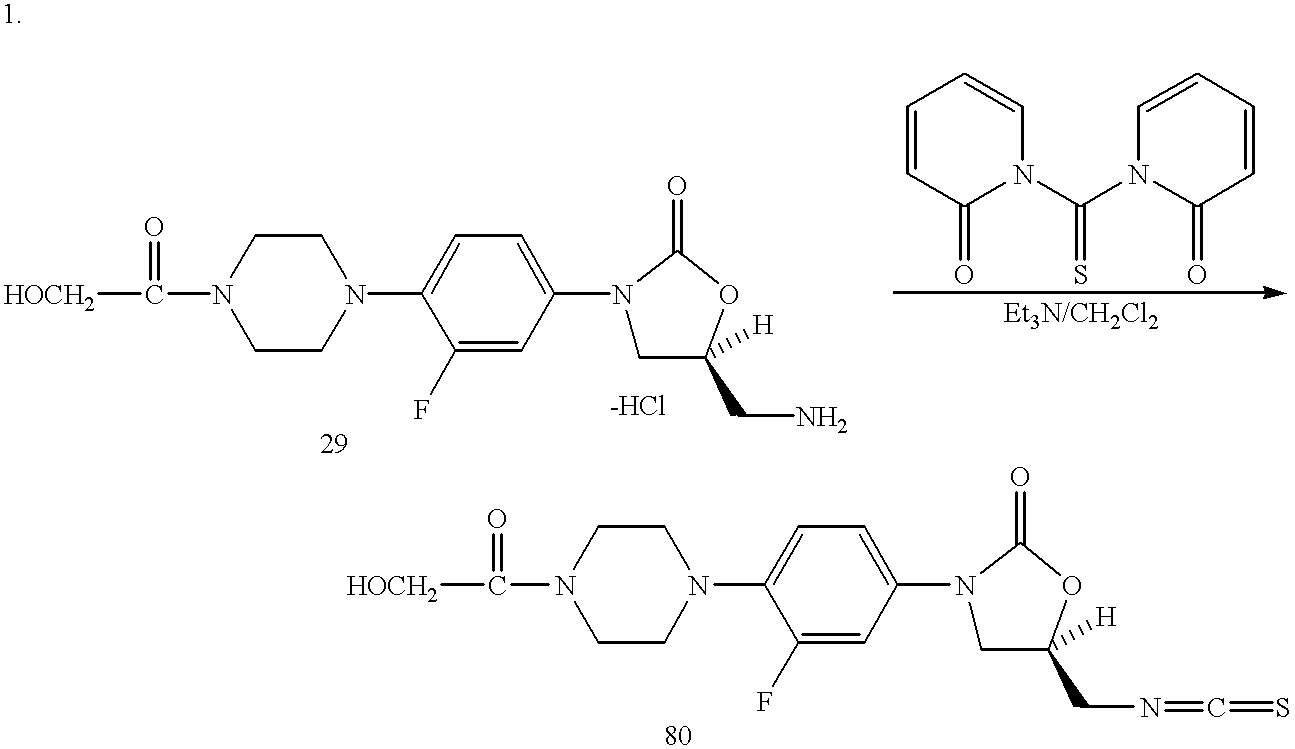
[HOCH2]C(=O)N1CCN(C2=CC=C(N3CC([H])(CN)OC3=O)C=C2F)CC1.C1=CC(=O)N(C(N2C(=O)C=CC=C2)=S)C=C1.[HOCH2]C(=O)N1CCN(C2=CC=C(N3CC([H])(CN=C=S)OC3=O)C=C2F)CC1
